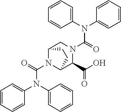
C1=CC=CC(N(C2=CC=CC=C2)C(=O)N2C3C(C(O)=O)N(C(=O)N(C4=CC=CC=C4)C4=CC=CC=C4)CC2CC3)=C1
